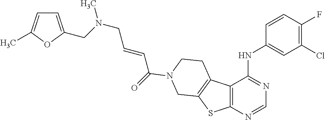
C(C=CC(=O)N1CCC2=C(SC3=C2C(NC2=CC(Cl)=C(F)C=C2)=NC=N3)C1)N(C)CC1=CC=C(C)O1
